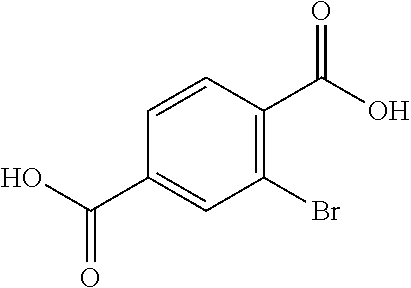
C1=CC(C(O)=O)=C(Br)C=C1C(O)=O
